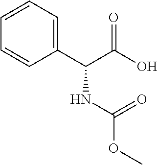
C1(C(C(O)=O)NC(=O)OC)=CC=CC=C1
